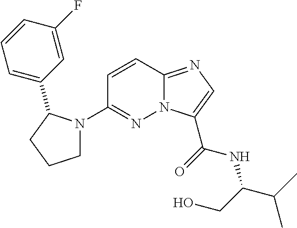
N12C(=NC=C1C(=O)NC(C(C)C)CO)C=CC(N1CCCC1C1=CC=CC(F)=C1)=N2
